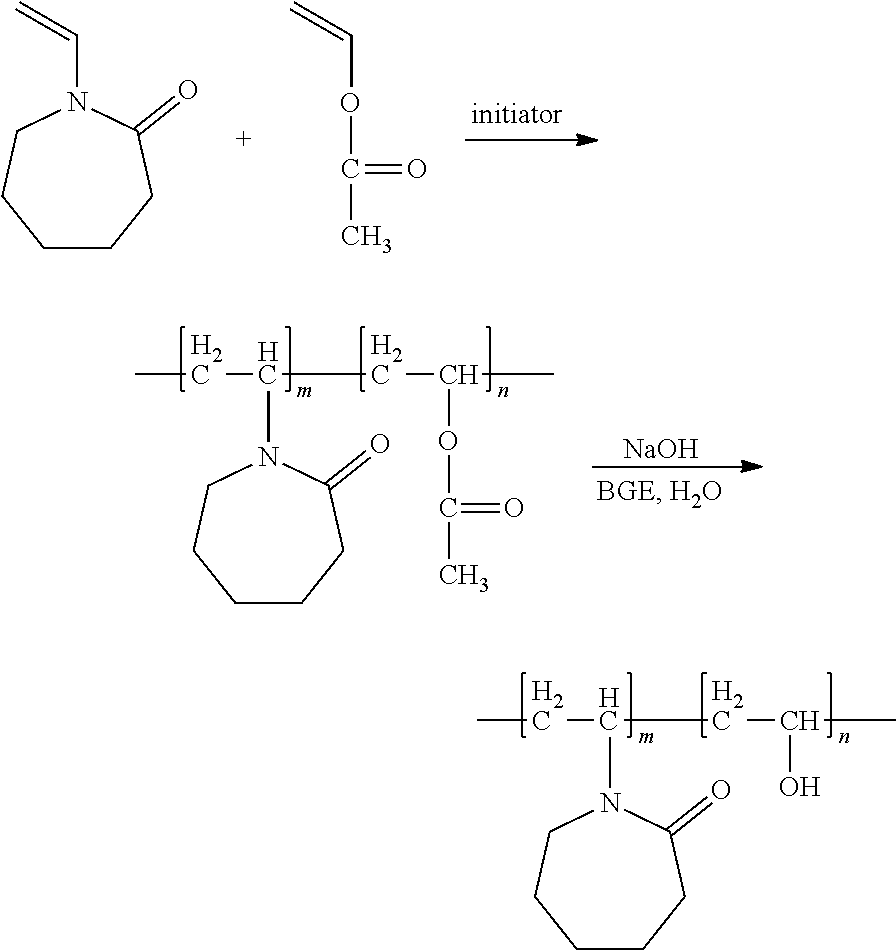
C1CCC(=O)N(C=C)CC1.O(C=C)C(C)=O.CCC(CC(C)O)N1C(=O)CCCCC1.CCC(CC(C)OC(C)=O)N1C(=O)CCCCC1.[NaOH]
